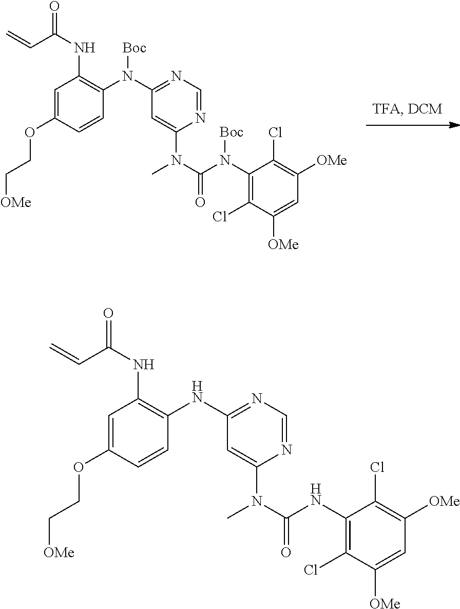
C1=C(OCC[OMe])C=CC(N(C2=NC=NC(N(C)C(N(C3=C(Cl)C([OMe])=CC([OMe])=C3Cl)[Boc])=O)=C2)[Boc])=C1NC(C=C)=O.C1=C(OCC[OMe])C=CC(NC2=NC=NC(N(C)C(NC3=C(Cl)C([OMe])=CC([OMe])=C3Cl)=O)=C2)=C1NC(C=C)=O
